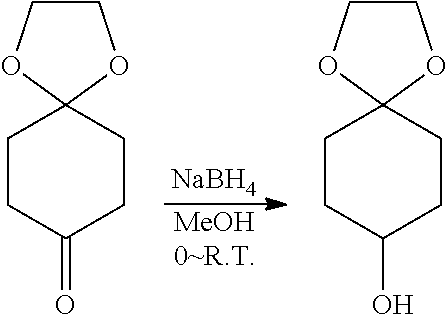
C1CC(=O)CCC12OCCO2.[NaBH4].[MeOH0~R.T].C1CC(O)CCC12OCCO2
